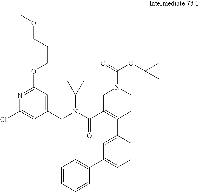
C1(CN(C(C2=C(C3=CC(C4=CC=CC=C4)=CC=C3)CCN(C(=O)OC(C)(C)C)C2)=O)C2CC2)=CC(OCCCOC)=NC(Cl)=C1
